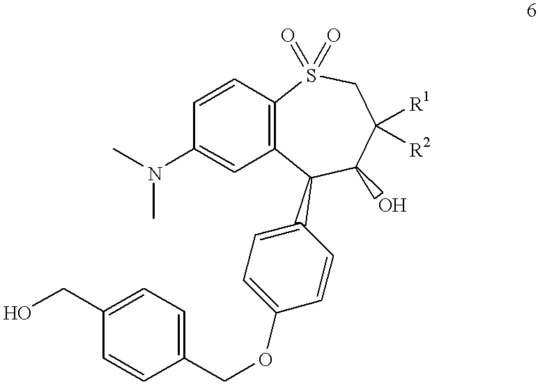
C12=C(C=CC(N(C)C)=C1)S(=O)(=O)CC([R1])([R2])C(O)C2C1=CC=C(OCC2=CC=C(CO)C=C2)C=C1
